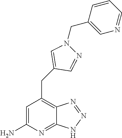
C1=C(N)N=C2C(=C1CC1=CN(CC3=CN=CC=C3)N=C1)N=NN2
